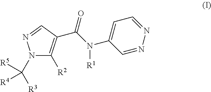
N1(C([R3])([R5])[R4])C([R2])=C(C(N(C2=CC=NN=C2)[R1])=O)C=N1
